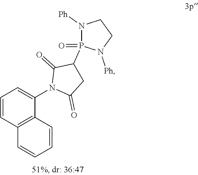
C1=CC2=C(C(N3C(=O)CC(P4(=O)N([Ph])CCN4[Ph])C3=O)=C1)C=CC=C2
